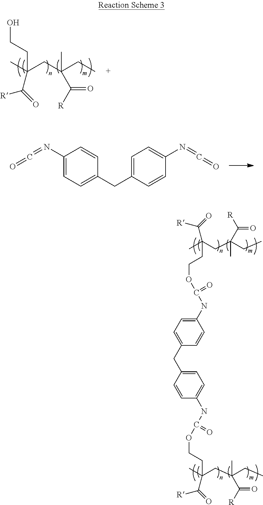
C1=C(NC(OCCC(C)(CC(CC)(C)C([R])=O)C([R])=O)=O)C=CC(CC2=CC=C(NC(OCCC(C)(CC(CC)(C)C([R])=O)C([R])=O)=O)C=C2)=C1.CC(CC(CC)(C)C([R])=O)(C(=O)[R])CCO.C1=C(N=C=O)C=CC(CC2=CC=C(N=C=O)C=C2)=C1
